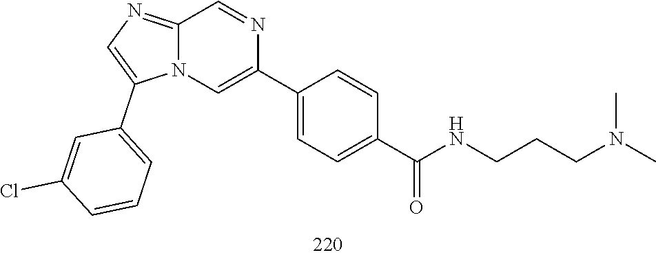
CN(CCCNC(C1=CC=C(C2=CN3C(=NC=C3C3=CC=CC(Cl)=C3)C=N2)C=C1)=O)C
